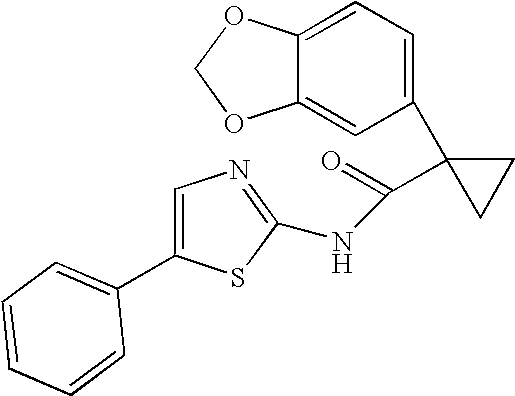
N1=C(NC(=O)C2(C3=CC=C4C(=C3)OCO4)CC2)SC(C2=CC=CC=C2)=C1
